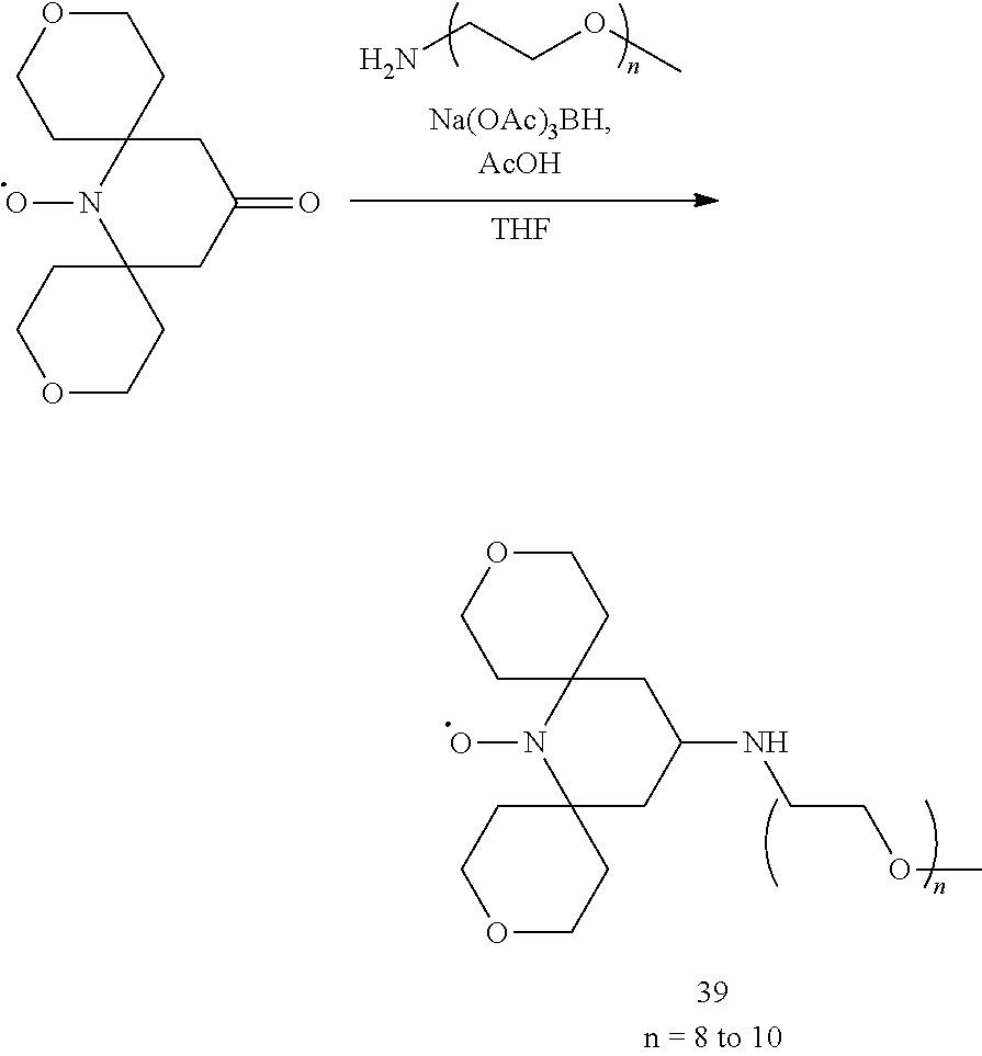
C1OCCC2(C1)N(O)C1(CC(NCCOC)C2)CCOCC1.NCCOC.C1OCCC2(C1)N(O)C1(CC(=O)C2)CCOCC1.[THF]
